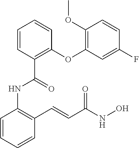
C1=CC=CC(C=CC(=O)NO)=C1NC(=O)C1=C(OC2=C(OC)C=CC(F)=C2)C=CC=C1
